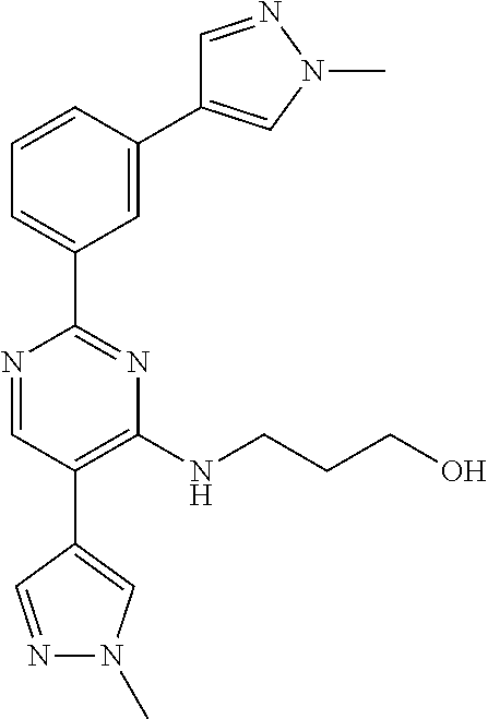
N1=CC(C2=CN(C)N=C2)=C(NCCCO)N=C1C1=CC=CC(C2=CN(C)N=C2)=C1
